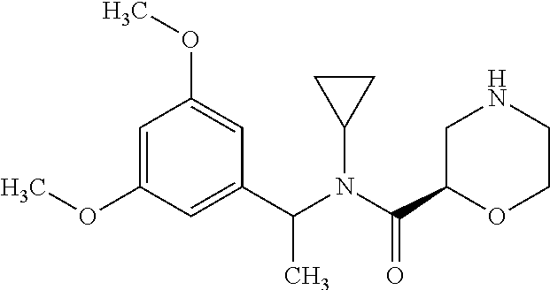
C1=C(OC)C=C(C(N(C(C2OCCNC2)=O)C2CC2)C)C=C1OC
